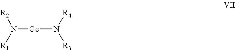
N([Ge]N([R4])[R3])([R2])[R1]
